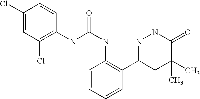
C1(Cl)=CC(Cl)=C(NC(NC2=C(C3=NNC(=O)C(C)(C)C3)C=CC=C2)=O)C=C1
